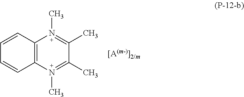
C12=C(N(C)=C(C)C(C)=N1C)C=CC=C2
